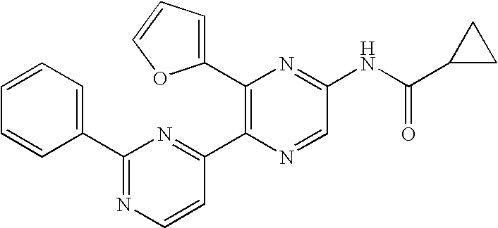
C1(C2=CC=CC=C2)=NC=CC(C2=C(C3=CC=CO3)N=C(NC(C3CC3)=O)C=N2)=N1
